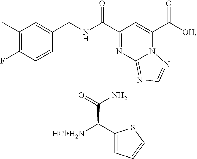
C1(C)=C(F)C=CC(CNC(C2=NC3=NC=NN3C(C([OH])=O)=C2)=O)=C1.[HClH2N]C(C(=O)N)C1=CC=CS1
